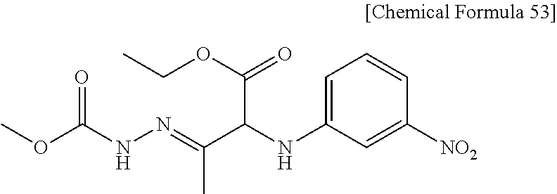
C1=C(NC(C(=NNC(OC)=O)C)C(OCC)=O)C=C([NO2])C=C1
